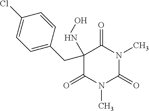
C1(=O)N(C)C(=O)N(C)C(=O)C1(CC1=CC=C(Cl)C=C1)NO
